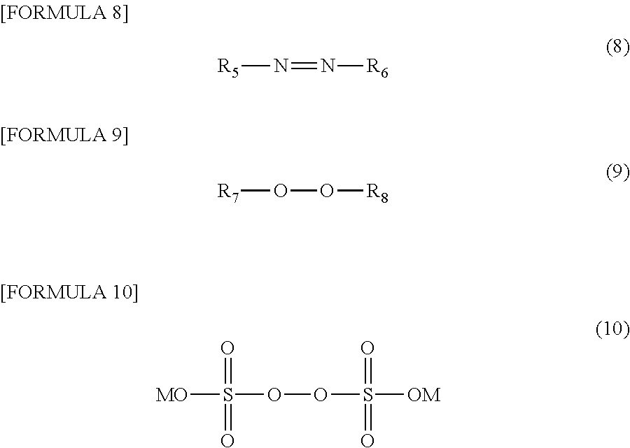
[R5]N=N[R6].[R7]OO[R8].[MO]S(=O)(OOS(=O)([OM])=O)=O
